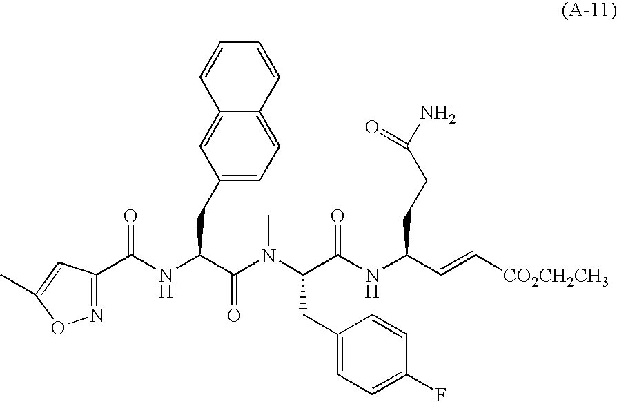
C(NC(C(=O)N(C(C(NC(C=C[CO2CH2CH3])CCC(N)=O)=O)CC1=CC=C(F)C=C1)C)CC1=CC=C2C(=C1)C=CC=C2)(=O)C1=NOC(C)=C1
